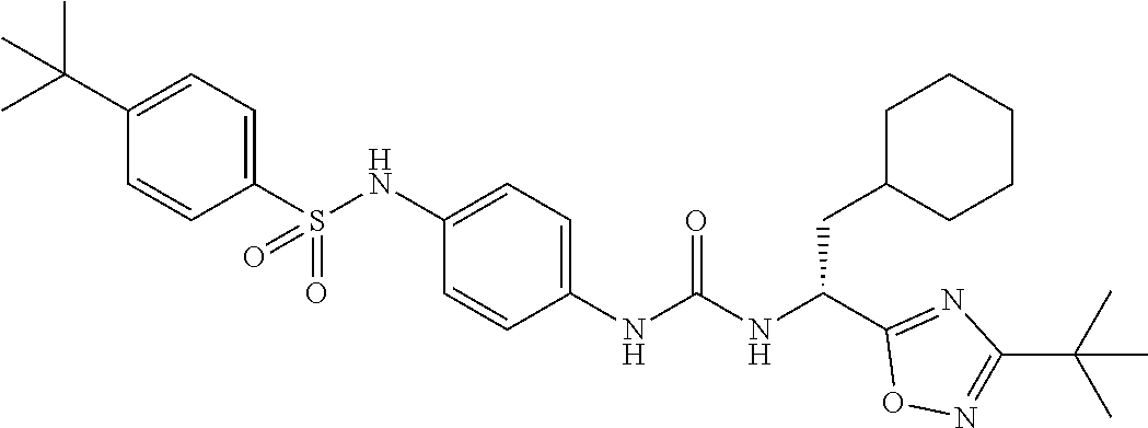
C1(S(NC2=CC=C(NC(NC(C3=NC(C(C)(C)C)=NO3)CC3CCCCC3)=O)C=C2)(=O)=O)=CC=C(C(C)(C)C)C=C1
